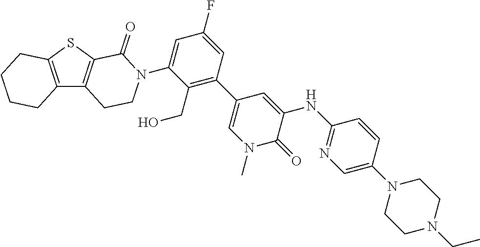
C12=C(C3=C(S1)C(=O)N(C1=CC(F)=CC(C4=CN(C)C(=O)C(NC5=NC=C(N6CCN(CC)CC6)C=C5)=C4)=C1CO)CC3)CCCC2
